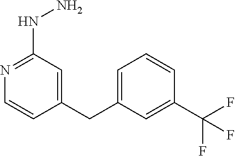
C1=C(CC2=CC(NN)=NC=C2)C=C(C(F)(F)F)C=C1
